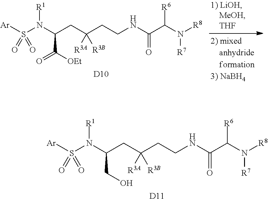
S(N(C(CC(CCNC(C(N([R8])[R7])[R6])=O)([R3A])[R3B])C([OEt])=O)[R1])([Ar])(=O)=O.[D10].S(N(C(CC(CCNC(C(N([R8])[R7])[R6])=O)([R3A])[R3B])CO)[R1])([Ar])(=O)=O.[D11]
